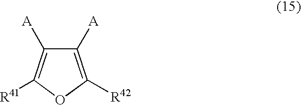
C1([A])=C([R42])OC([R41])=C1[A]
